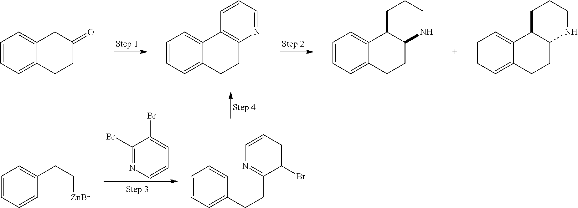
C1(Br)=NC=CC=C1Br.C1=CC=C2C(=C1)CC(=O)CC2.C1=CC=C2C(=C1)C1=C(CC2)N=CC=C1.C1=CC=C2C(=C1)C1C(CC2)NCCC1.C1=CC=C2C(=C1)C1C(CC2)NCCC1.C1=CC=C(CCC2=NC=CC=C2Br)C=C1.C1=CC=CC(CC[ZnBr])=C1
